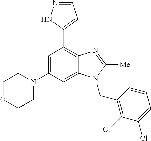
C1OCCN(C2=CC(C3=CC=NN3)=C3C(=C2)N(CC2=C(Cl)C(Cl)=CC=C2)C([Me])=N3)C1
